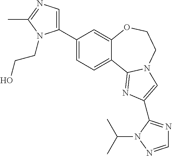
C1(C2=CN=C(C)N2CCO)=CC=C2C(=C1)OCCN1C2=NC(C2=NC=NN2C(C)C)=C1
